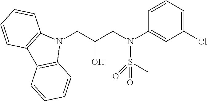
N1(CC(CN(C2=CC(Cl)=CC=C2)S(C)(=O)=O)O)C2=C(C3=C1C=CC=C3)C=CC=C2
